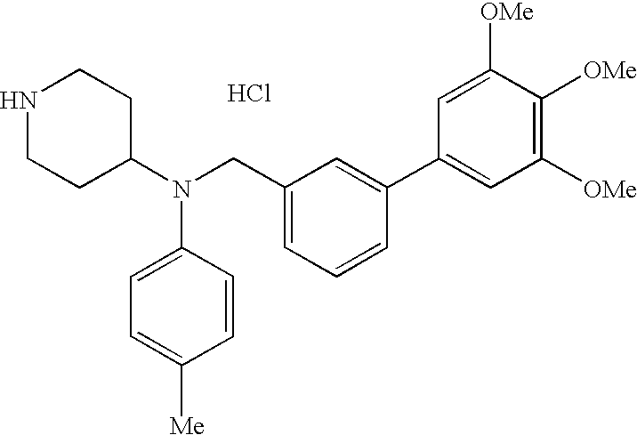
N1CCC(N(CC2=CC=CC(C3=CC([OMe])=C([OMe])C([OMe])=C3)=C2)C2=CC=C([Me])C=C2)CC1.Cl
